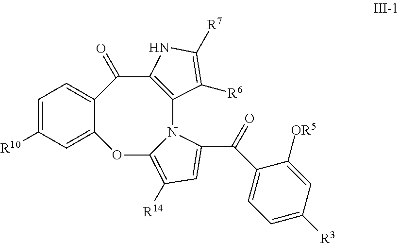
C1=C([R10])C=C2C(=C1)C(=O)C1=C(N3C(=C([R14])C=C3C(=O)C3=CC=C([R3])C=C3[OR5])O2)C([R6])=C([R7])N1
